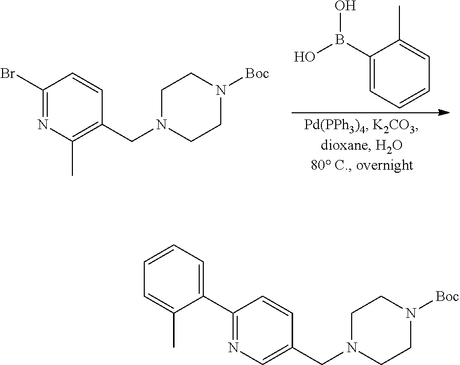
C1(Br)=NC(C)=C(CN2CCN([Boc])CC2)C=C1.C1(B(O)O)=CC=CC=C1C.C1(C2=CC=CC=C2C)=NC=C(CN2CCN([Boc])CC2)C=C1
